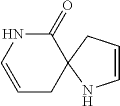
C1(=O)NC=CCC12CC=CN2
